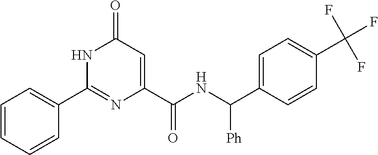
C1(=O)C=C(C(NC(C2=CC=C(C(F)(F)F)C=C2)[Ph])=O)N=C(C2=CC=CC=C2)N1
